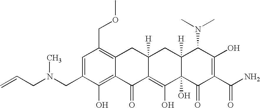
N(CC1=CC(COC)=C2C(=C1O)C(=O)C1=C(O)C3(O)C([H])(CC1([H])C2)C(N(C)C)C(O)=C(C(N)=O)C3=O)(CC=C)C
